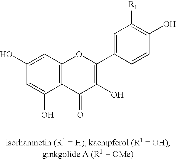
C12=C(C=C(O)C=C1O)OC(C1=CC([R1])=C(O)C=C1)=C(O)C2=O
